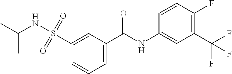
C1=C(C(NC2=CC(C(F)(F)F)=C(F)C=C2)=O)C=C(S(NC(C)C)(=O)=O)C=C1
